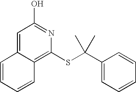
C1=C2C(=C(SC(C3=CC=CC=C3)(C)C)N=C1O)C=CC=C2
